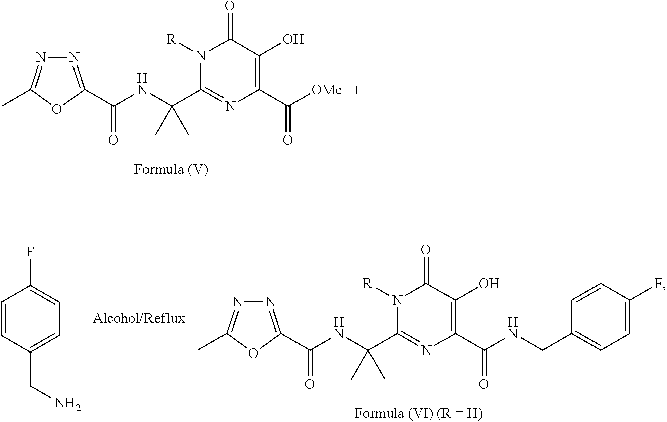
N1=C(C(NC(C2=NC(C([OMe])=O)=C(O)C(=O)N2[R])(C)C)=O)OC(C)=N1.N1=C(C(NC(C2=NC(C(NCC3=CC=C(F)C=C3)=O)=C(O)C(=O)N2[R])(C)C)=O)OC(C)=N1.C1=CC(CN)=CC=C1F
